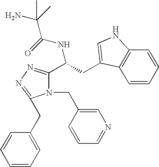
N1(CC2=CN=CC=C2)C(C(CC2=CNC3=C2C=CC=C3)NC(=O)C(C)(N)C)=NN=C1CC1=CC=CC=C1
